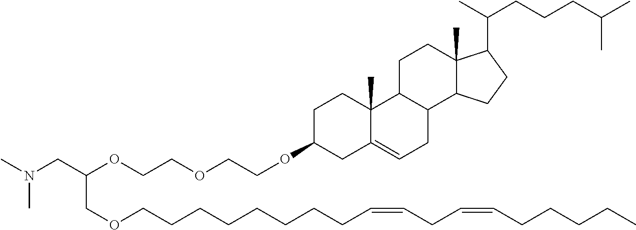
N(CC(OCCOCCOC1CC2=CCC3C(C2(C)CC1)CCC1(C)C3CCC1C(C)CCCC(C)C)COCCCCCCCCC=CCC=CCCCCC)(C)C
